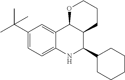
C12=CC(C(C)(C)C)=CC=C1NC(C1CCCCC1)C1C2OCCC1
